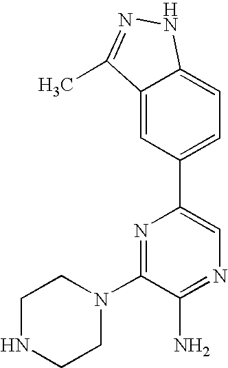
C1NCCN(C2=NC(C3=CC=C4C(=C3)C(C)=NN4)=CN=C2N)C1
